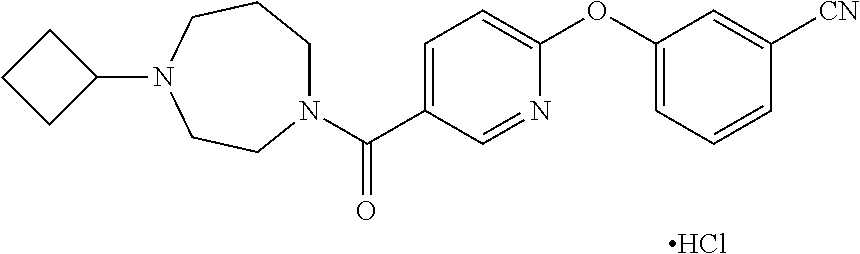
C1(N2CCN(C(C3=CC=C(OC4=CC=CC([CN])=C4)N=C3)=O)CCC2)CCC1.Cl
